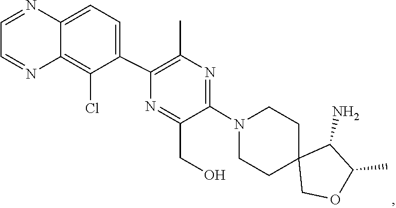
C1C2(COC(C)C2N)CCN(C2=NC(C)=C(C3=CC=C4C(=C3Cl)N=CC=N4)N=C2CO)C1
